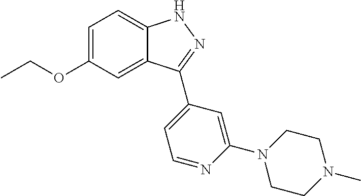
C1=C(OCC)C=C2C(=C1)NN=C2C1=CC=NC(N2CCN(C)CC2)=C1
